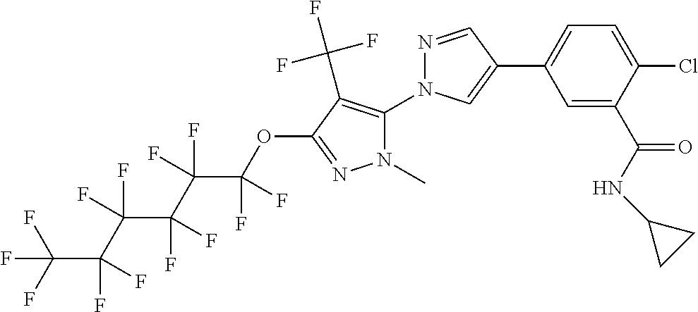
C1=C(C(=O)NC2CC2)C(Cl)=CC=C1C1=CN(C2=C(C(F)(F)F)C(OC(C(C(C(C(C(F)(F)F)(F)F)(F)F)(F)F)(F)F)(F)F)=NN2C)N=C1
